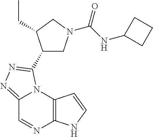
C12=NN=C(C3CN(C(NC4CCC4)=O)CC3CC)N1C1=C(N=C2)NC=C1
